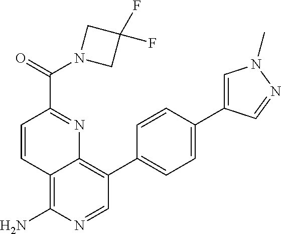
C12=C(N)N=CC(C3=CC=C(C4=CN(C)N=C4)C=C3)=C1N=C(C(=O)N1CC(F)(F)C1)C=C2
